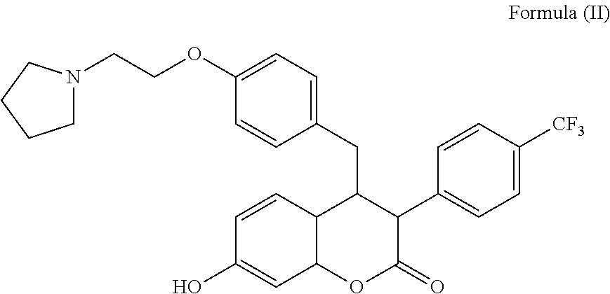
C1=CC2C(C=C1O)OC(=O)C(C1=CC=C([CF3])C=C1)C2CC1=CC=C(OCCN2CCCC2)C=C1
